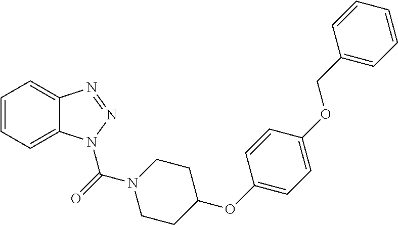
C1=CC=C2C(=C1)N=NN2C(=O)N1CCC(OC2=CC=C(OCC3=CC=CC=C3)C=C2)CC1
